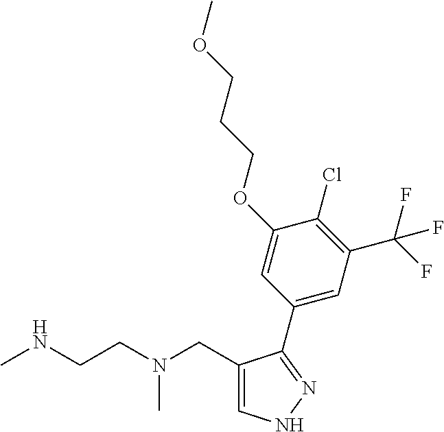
C1(CN(CCNC)C)=CNN=C1C1=CC(C(F)(F)F)=C(Cl)C(OCCCOC)=C1
